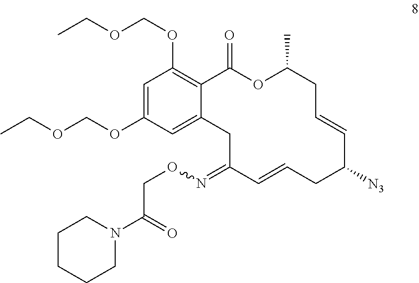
C1=C(OCOCC)C=C2C(=C1OCOCC)C(=O)OC(C)CC=CC([N3])CC=CC(=NOCC(=O)N1CCCCC1)C2
